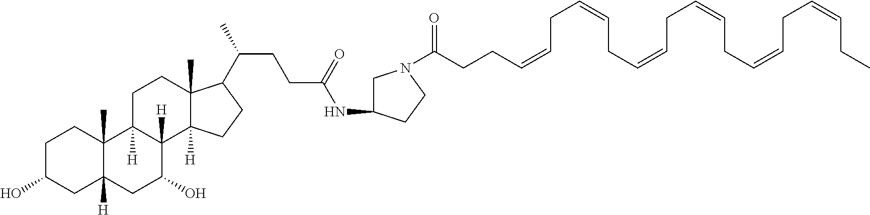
C1C(O)CC2([H])C(C)(C1)C1([H])C([H])(C(O)C2)C2([H])C(C)(CC1)C(C(CCC(NC1CN(C(CCC=CCC=CCC=CCC=CCC=CCC=CCC)=O)CC1)=O)C)CC2
